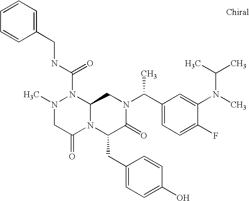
N(C(N1N(C)CC(=O)N2C1CN(C(C1=CC=C(F)C(N(C(C)C)C)=C1)C)C(=O)C2CC1=CC=C(O)C=C1)=O)CC1=CC=CC=C1
